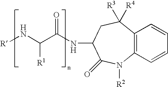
[R]NC(C(NC1CC([R3])([R4])C2=C(N([R2])C1=O)C=CC=C2)=O)[R1]
